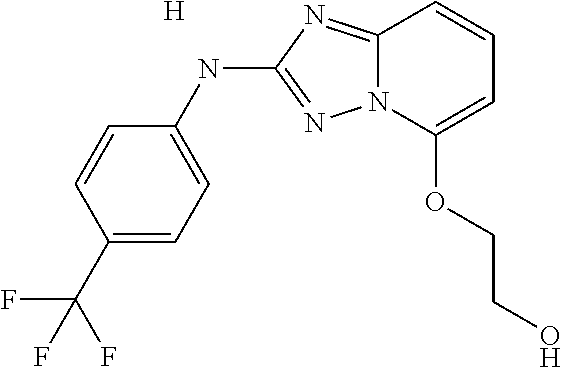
C1=CC(C(F)(F)F)=CC=C1NC1=NN2C(=N1)C=CC=C2OCCO.[H]
